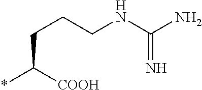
C(CCCNC(N)=N)([COOH])*
